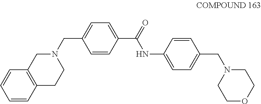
C1=CC2=C(C=C1)CN(CC1=CC=C(C(=O)NC3=CC=C(CN4CCOCC4)C=C3)C=C1)CC2
